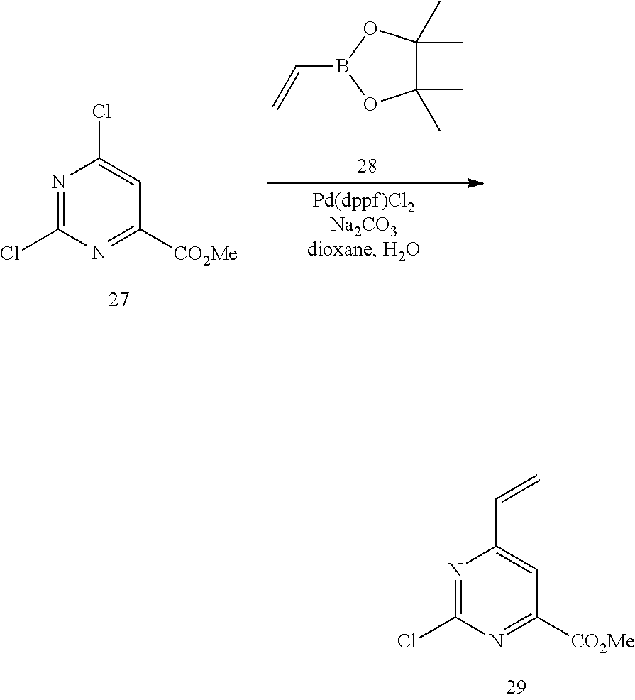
C1(C)(C)C(C)(C)OB(C=C)O1.N1=C(Cl)N=C([CO2Me])C=C1Cl.N1=C(Cl)N=C([CO2Me])C=C1C=C
